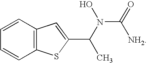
C12=C(C=CC=C1)C=C(C(N(C([NH2])=O)O)C)S2
